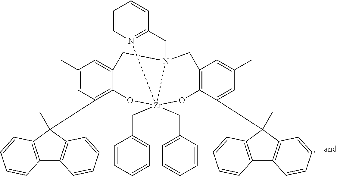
C12=C(C(C)(C3=C4C(=CC(C)=C3)CN35[Zr](CC6=CC=CC=C6)(CC6=CC=CC=C6)(O4)(OC4=C(C=C(C)C=C4C4(C)C6=C(C7=C4C=CC=C7)C=CC=C6)C3)N3=C(C5)C=CC=C3)C3=C1C=CC=C3)C=CC=C2
